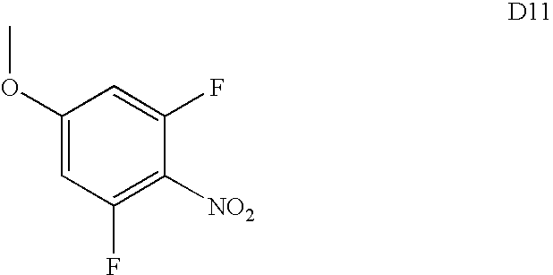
C1(OC)=CC(F)=C([NO2])C(F)=C1
